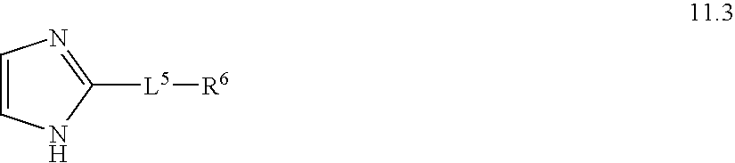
C1=CN=C([L5][R6])N1
